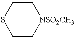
S1CC[NSO2CH3]CC1
